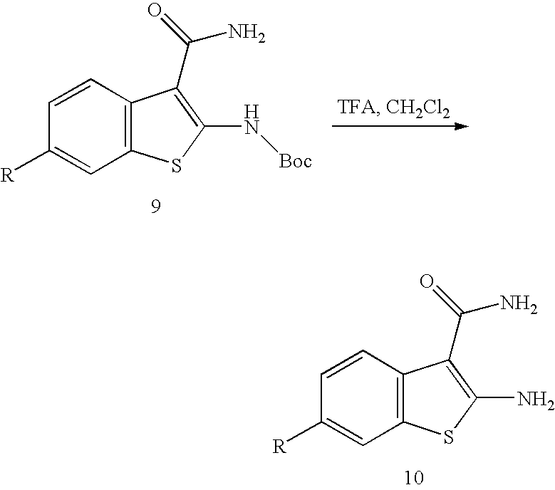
C12=C(SC(N)=C1C(=O)N)C=C([R])C=C2.C12=C(SC(N[Boc])=C1C(=O)N)C=C([R])C=C2
